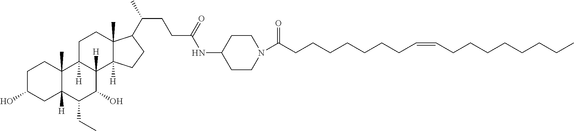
C1C(O)CC2([H])C(C)(C1)C1([H])C([H])(C(O)C2CC)C2([H])C(C)(CC1)C(C(C)CCC(NC1CCN(C(CCCCCCCC=CCCCCCCCC)=O)CC1)=O)CC2
